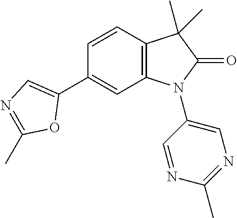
C1(C2=CC3=C(C=C2)C(C)(C)C(=O)N3C2=CN=C(C)N=C2)=CN=C(C)O1
